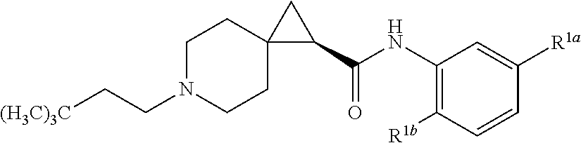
C1N(CC[(H3C)3C])CCC2(C1)C(C(NC1=C([R1b])C=CC([R1a])=C1)=O)C2
